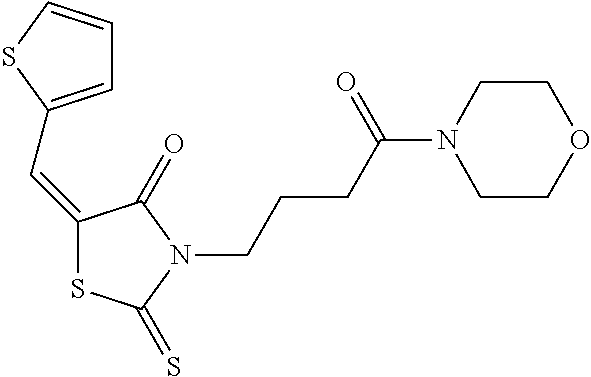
C1=C(C=C2SC(=S)N(CCCC(=O)N3CCOCC3)C2=O)SC=C1
